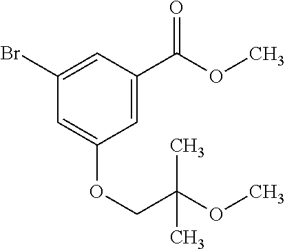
C1=C(C(=O)OC)C=C(Br)C=C1OCC(C)(OC)C
